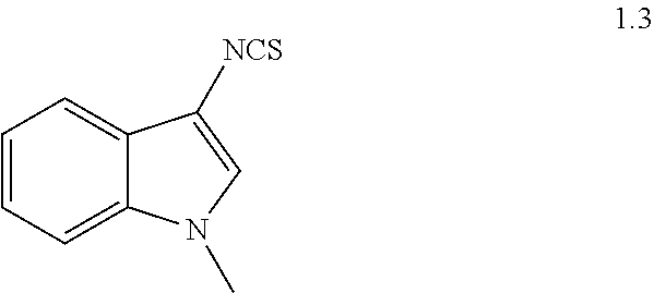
C1=CC=C2C(=C1)C([NCS])=CN2C
